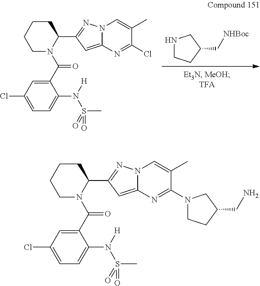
N1CCC(C[NHBoc])C1.C1(C(N2C(C3=NN4C(=C3)N=C(Cl)C(C)=C4)CCCC2)=O)=CC(Cl)=CC=C1N(S(C)(=O)=O)[H].C1(C(N2C(C3=NN4C(=C3)N=C(N3CCC(CN)C3)C(C)=C4)CCCC2)=O)=CC(Cl)=CC=C1N(S(C)(=O)=O)[H]
